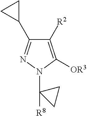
C1([R2])=C([OR3])N(C2([R8])CC2)N=C1C1CC1
